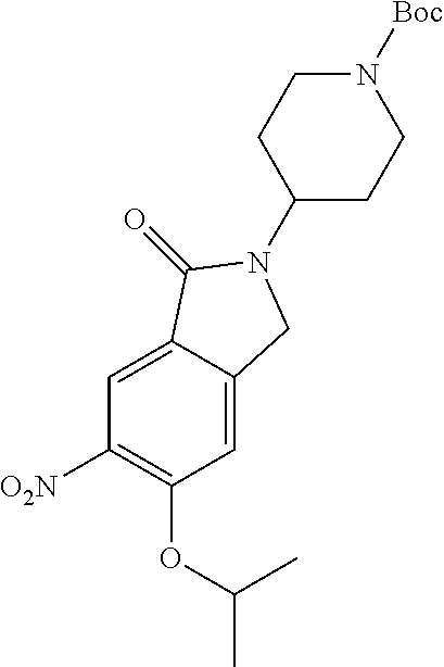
C1([O2N])=C(OC(C)C)C=C2C(=C1)C(=O)N(C1CCN([Boc])CC1)C2
